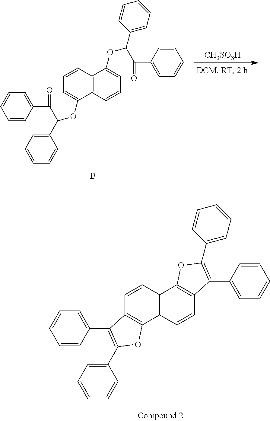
C1=CC(C(=O)C(C2=CC=CC=C2)OC2=CC=CC3=C2C=CC=C3OC(C2=CC=CC=C2)C(C2=CC=CC=C2)=O)=CC=C1.B.[CH3SO3H].C1=CC2=C(C3=C1C(C1=CC=CC=C1)=C(C1=CC=CC=C1)O3)C=CC1=C2OC(C2=CC=CC=C2)=C1C1=CC=CC=C1
